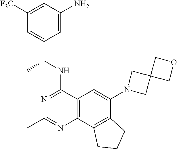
C12=C(C3=C(C(N4CC5(C4)COC5)=C1)CCC3)N=C(C)N=C2NC(C1=CC([F3C])=CC(N)=C1)C
